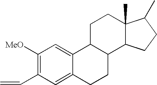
C1([MeO])=C(C=C)C=C2C(=C1)C1C(CC2)C2C(C)(CC1)C(C)CC2
